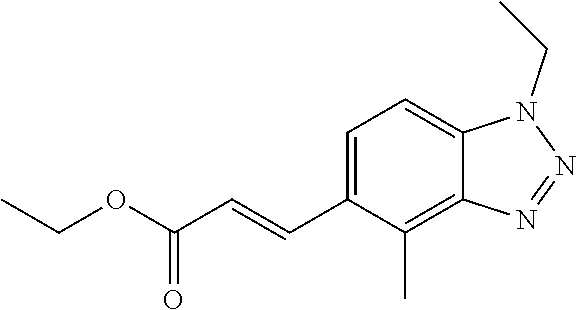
CCOC(C=CC1=CC=C2C(=C1C)N=NN2CC)=O
